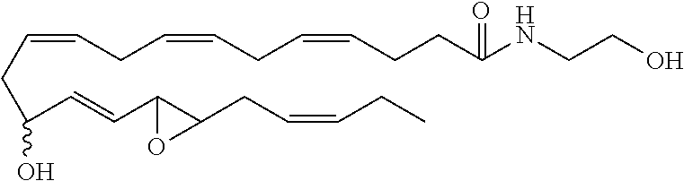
C(CC(C=CC1C(CC=CCC)O1)O)=CCC=CCC=CCCC(NCCO)=O
